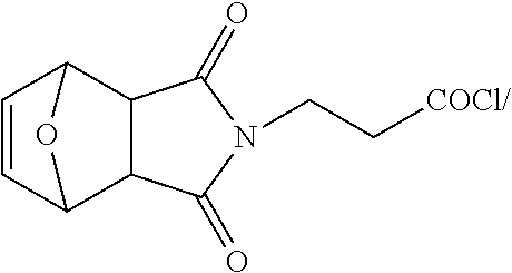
C1=CC2C3C(C1O2)C(=O)N(CC[COCl/])C3=O
